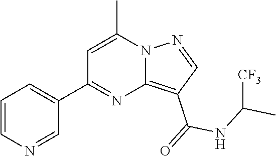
C12=C(C(=O)NC(C)[CF3])C=NN1C(C)=CC(C1=CC=CN=C1)=N2
